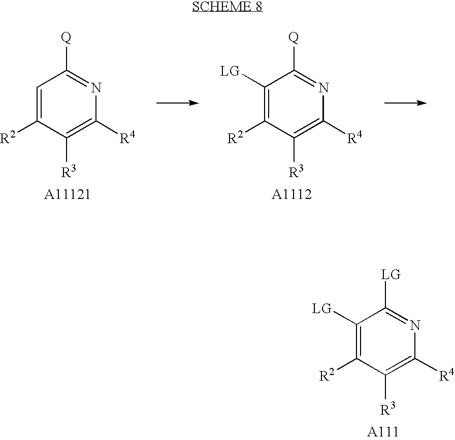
C1([LG])=C([R2])C([R3])=C([R4])N=C1[LG].C1=C([R2])C([R3])=C([R4])N=C1[Q].C1([LG])=C([R2])C([R3])=C([R4])N=C1[Q]
